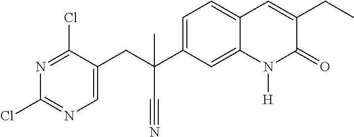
C1(CC(C#N)(C2=CC=C3C(=C2)N([H])C(=O)C(CC)=C3)C)=CN=C(Cl)N=C1Cl
